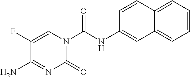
C1=CC(NC(N2C(=O)N=C(N)C(F)=C2)=O)=CC2=CC=CC=C12
